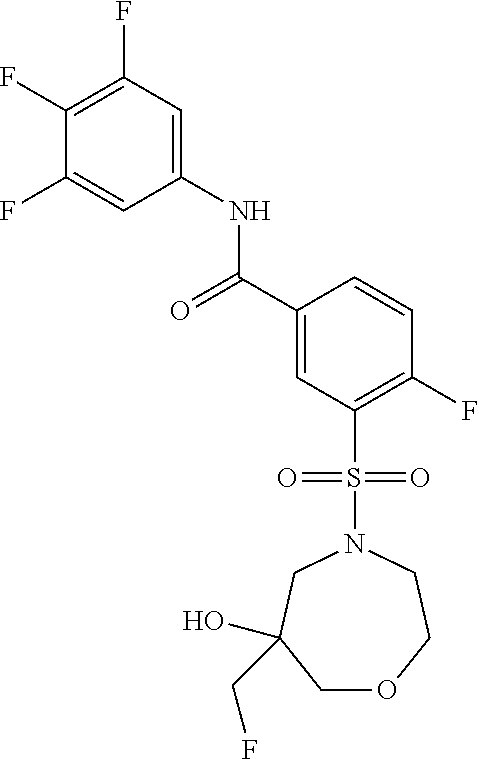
C1(F)=C(F)C=C(NC(C2=CC(S(=O)(=O)N3CC(O)(CF)COCC3)=C(F)C=C2)=O)C=C1F
